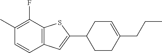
C1(C)=C(F)C2=C(C=C1)C=C(C1CCC(CCC)=CC1)S2
